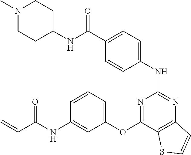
C(C1=CC=C(NC2=NC3=C(C(OC4=CC=CC(NC(C=C)=O)=C4)=N2)SC=C3)C=C1)(NC1CCN(C)CC1)=O
